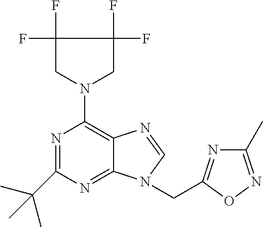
N1=C(C(C)(C)C)N=C2C(=C1N1CC(F)(F)C(F)(F)C1)N=CN2CC1=NC(C)=NO1
